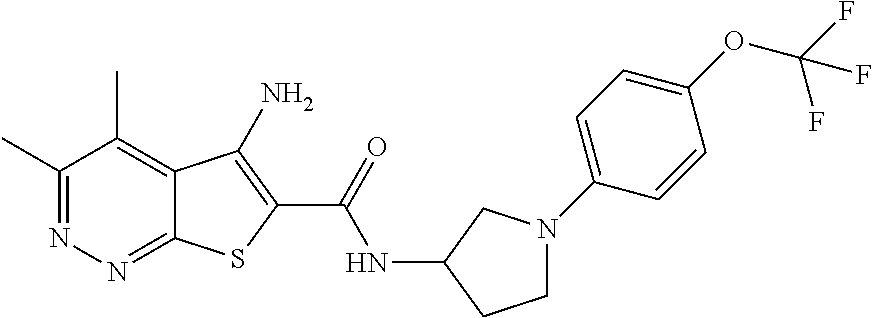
C1(C)=NN=C2C(=C1C)C(N)=C(C(=O)NC1CCN(C3=CC=C(OC(F)(F)F)C=C3)C1)S2
